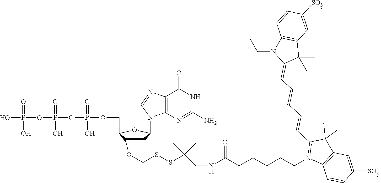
OP(OP(OP(=O)(O)OCC1C(OCSSC(CNC(CCCCCN2=C(C=CC=CC=C3C(C)(C)C4=C(N3CC)C=CC([SO3])=C4)C(C)(C)C3=C2C=CC([SO3])=C3)=O)(C)C)CC(N2C3=C(C(=O)NC(N)=N3)N=C2)O1)(=O)O)(=O)O
